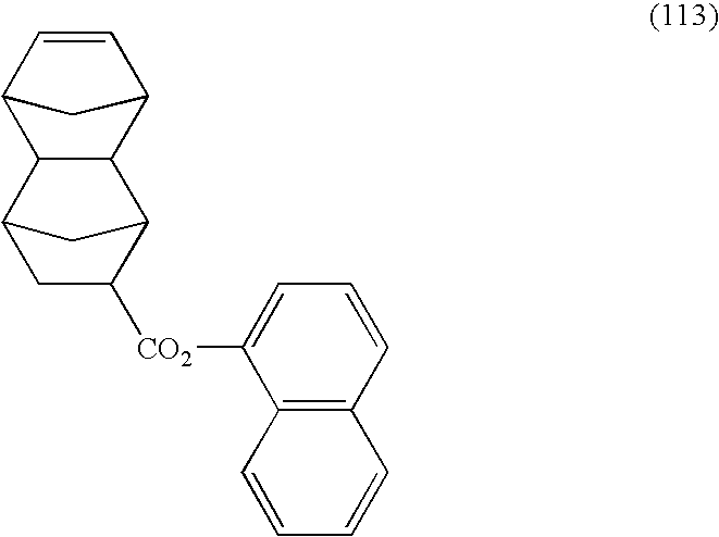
C12C=CC(C1)C1C2C2C([CO2]C3=CC=CC4=C3C=CC=C4)CC1C2
